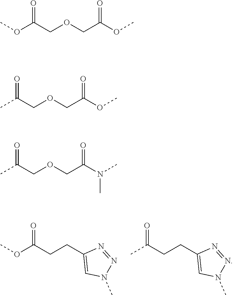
COC(CCC1=CN(C)N=N1)=O.CC(CCC1=CN(C)N=N1)=O.COC(COCC(OC)=O)=O.CC(COCC(OC)=O)=O.CC(COCC(N(C)C)=O)=O
